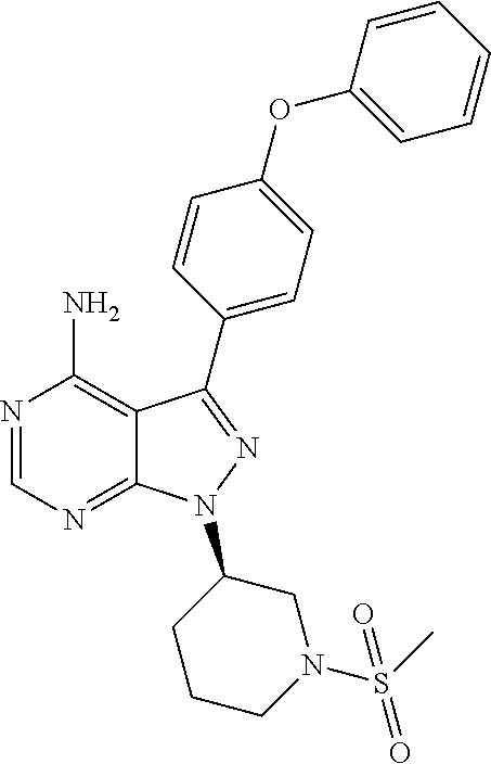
N1=CN=C2C(=C1N)C(C1=CC=C(OC3=CC=CC=C3)C=C1)=NN2C1CN(S(=O)(C)=O)CCC1
